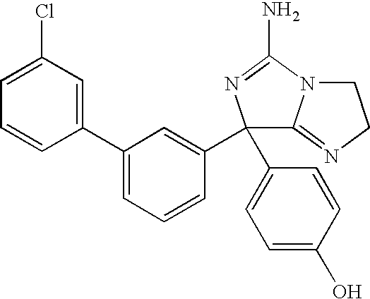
C1(C2=CC(Cl)=CC=C2)=CC=CC(C2(C3=CC=C(O)C=C3)C3=NCCN3C(N)=N2)=C1
